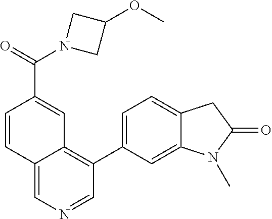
C12=CN=CC(C3=CC=C4C(=C3)N(C)C(=O)C4)=C1C=C(C(N1CC(OC)C1)=O)C=C2
